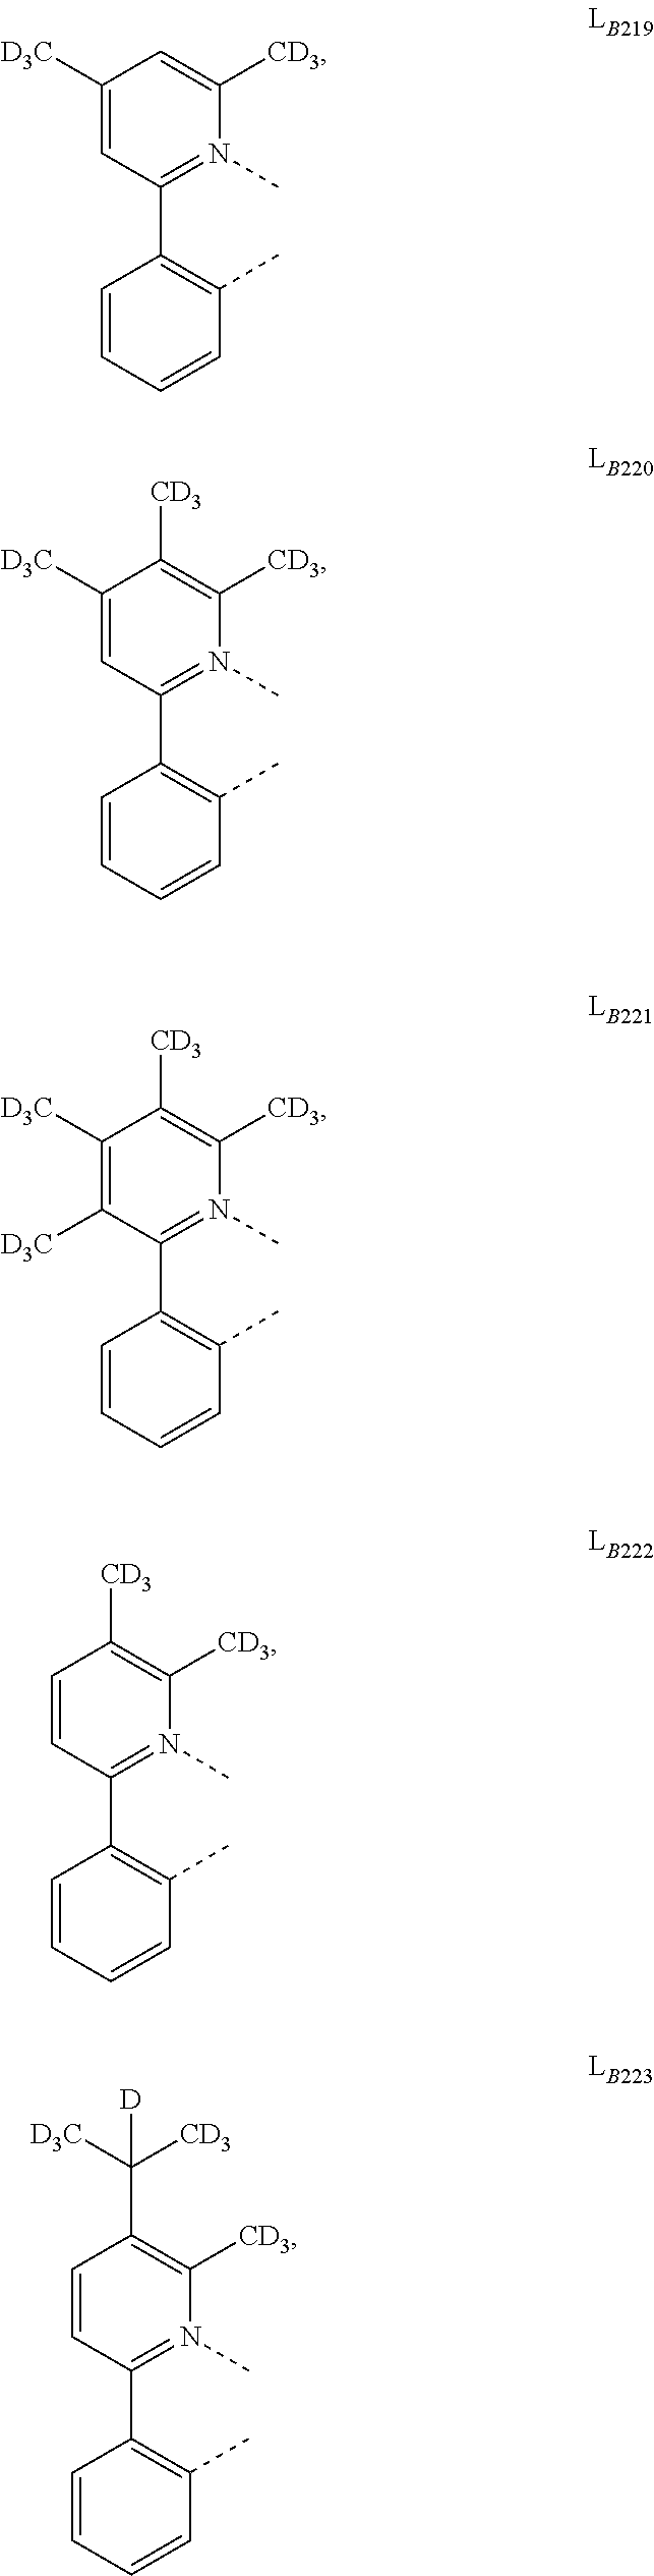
C1(C2=C(C)C=CC=C2)=N(C)C([CD3])=CC([D3C])=C1.C1(C2=C(C)C=CC=C2)=N(C)C([CD3])=C([CD3])C([D3C])=C1.C1(C2=C(C)C=CC=C2)=N(C)C([CD3])=C([CD3])C([D3C])=C1[D3C].C1(C2=C(C)C=CC=C2)=N(C)C([CD3])=C([CD3])C=C1.C1(C2=C(C)C=CC=C2)=N(C)C([CD3])=C(C([CD3])([D3C])[D])C=C1
